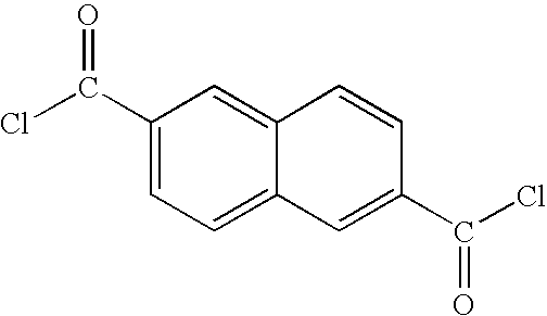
C1(C(Cl)=O)=CC=C2C(=C1)C=CC(C(Cl)=O)=C2
